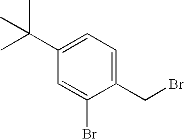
BrCC1=CC=C(C(C)(C)C)C=C1Br
